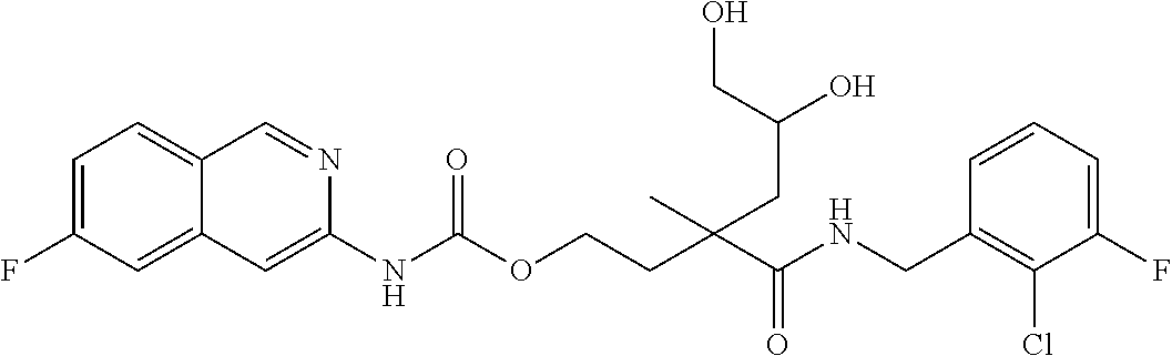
C1=CC(CNC(C(CCOC(NC2=CC3=CC(F)=CC=C3C=N2)=O)(C)CC(CO)O)=O)=C(Cl)C(F)=C1
